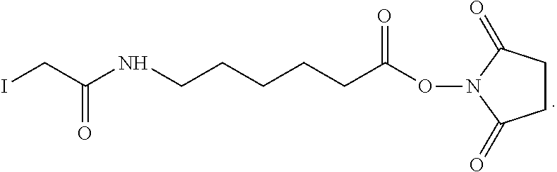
C1CC(=O)N(OC(CCCCCNC(CI)=O)=O)C1=O
